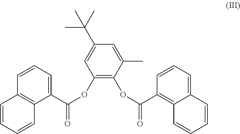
C1=CC2=C(C(C(OC3=C(OC(=O)C4=C5C(=CC=C4)C=CC=C5)C(C)=CC(C(C)(C)C)=C3)=O)=C1)C=CC=C2
